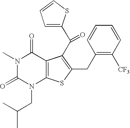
C1(CC2=C(C(C3=CC=CS3)=O)C3=C(N(CC(C)C)C(=O)N(C)C3=O)S2)=C([CF3])C=CC=C1
